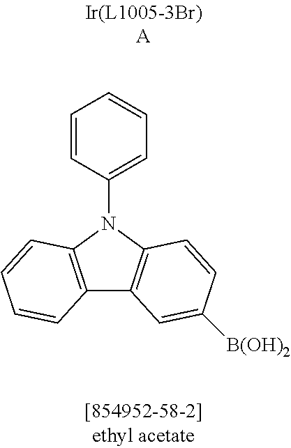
C12=C(N(C3=CC=CC=C3)C3=C1C=C([B(OH)2])C=C3)C=CC=C2
